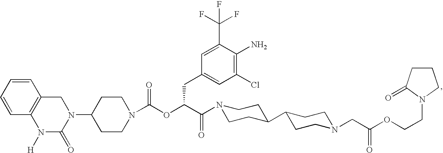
C1(N2CC3=C(N([H])C2=O)C=CC=C3)CCN(C(OC(C(=O)N2CCC(C3CCN(CC(OCCN4C(=O)CCC4)=O)CC3)CC2)CC2=CC(Cl)=C(N)C(C(F)(F)F)=C2)=O)CC1
